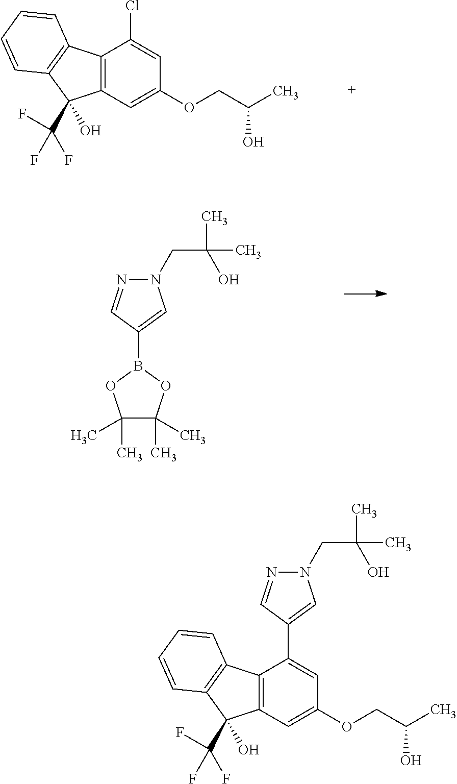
C1=C(OCC(C)O)C=C(Cl)C2=C1C(C(F)(F)F)(O)C1=C2C=CC=C1.C1(B2OC(C)(C)C(C)(C)O2)=CN(CC(C)(O)C)N=C1.C1(C2=CC(OCC(C)O)=CC3=C2C2=C(C3(C(F)(F)F)O)C=CC=C2)=CN(CC(C)(O)C)N=C1
